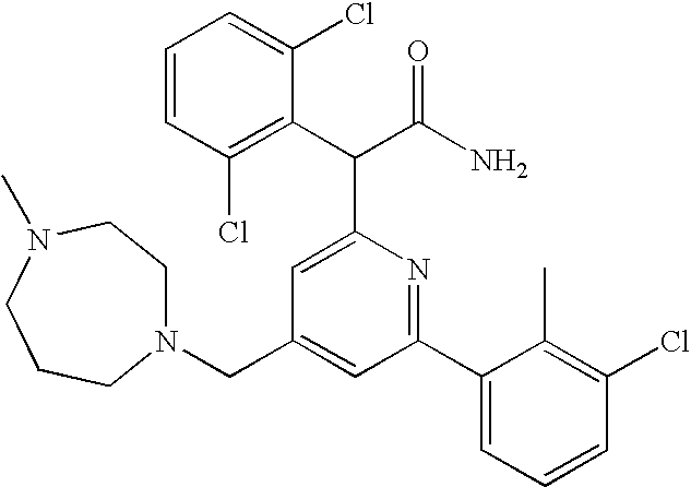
C(C1=CC(C2=CC=CC(Cl)=C2C)=NC(C(C(N)=O)C2=C(Cl)C=CC=C2Cl)=C1)N1CCN(C)CCC1
